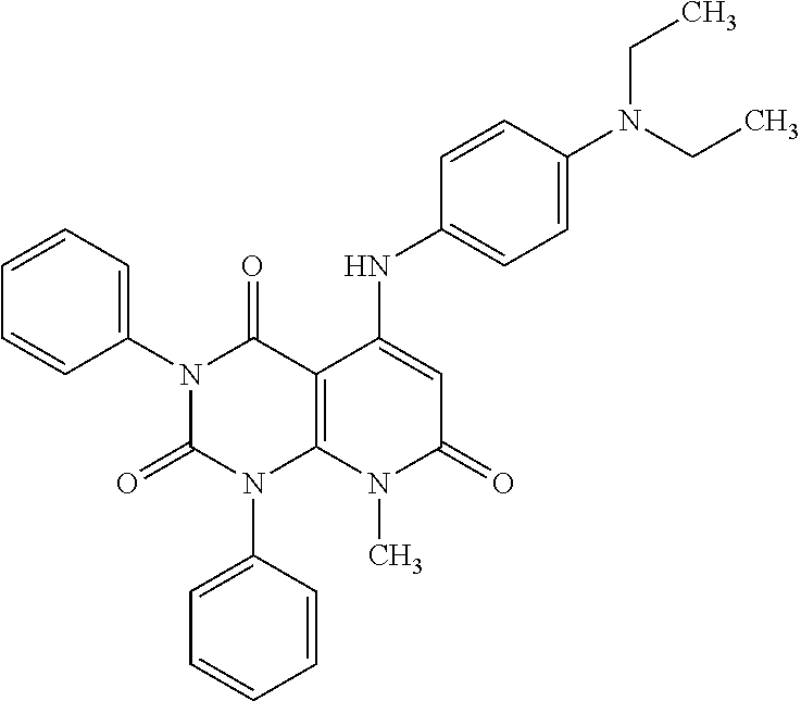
C1(N2C(=O)N(C3=CC=CC=C3)C3=C(C2=O)C(NC2=CC=C(N(CC)CC)C=C2)=CC(=O)N3C)=CC=CC=C1
